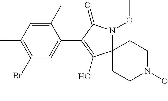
C1(C)=CC(C)=C(Br)C=C1C1=C(O)C2(N(OC)C1=O)CCN(OC)CC2
